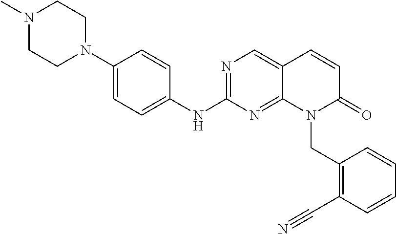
C1(N2CCN(C)CC2)=CC=C(NC2=NC=C3C(=N2)N(CC2=C(C#N)C=CC=C2)C(=O)C=C3)C=C1
